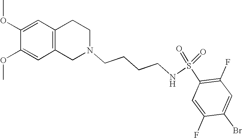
C1=C(OC)C(OC)=CC2=C1CCN(CCCCNS(=O)(=O)C1=C(F)C=C(Br)C(F)=C1)C2
